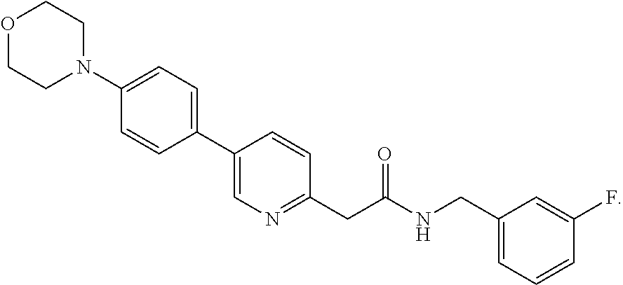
O1CCN(C2=CC=C(C3=CN=C(CC(NCC4=CC=CC(F)=C4)=O)C=C3)C=C2)CC1
